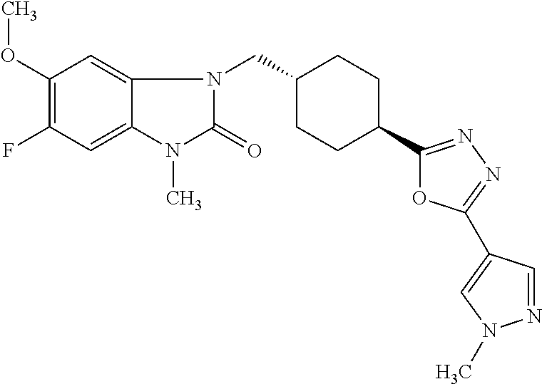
C1(OC)=C(F)C=C2C(=C1)N(CC1CCC(C3=NN=C(C4=CN(C)N=C4)O3)CC1)C(=O)N2C
